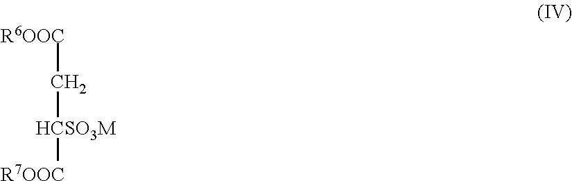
[R6OOC]C[HCSO3M][R7OOC]
